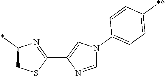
C1(C2=NC(*)CS2)=CN(C2=CC=C([**])C=C2)C=N1
